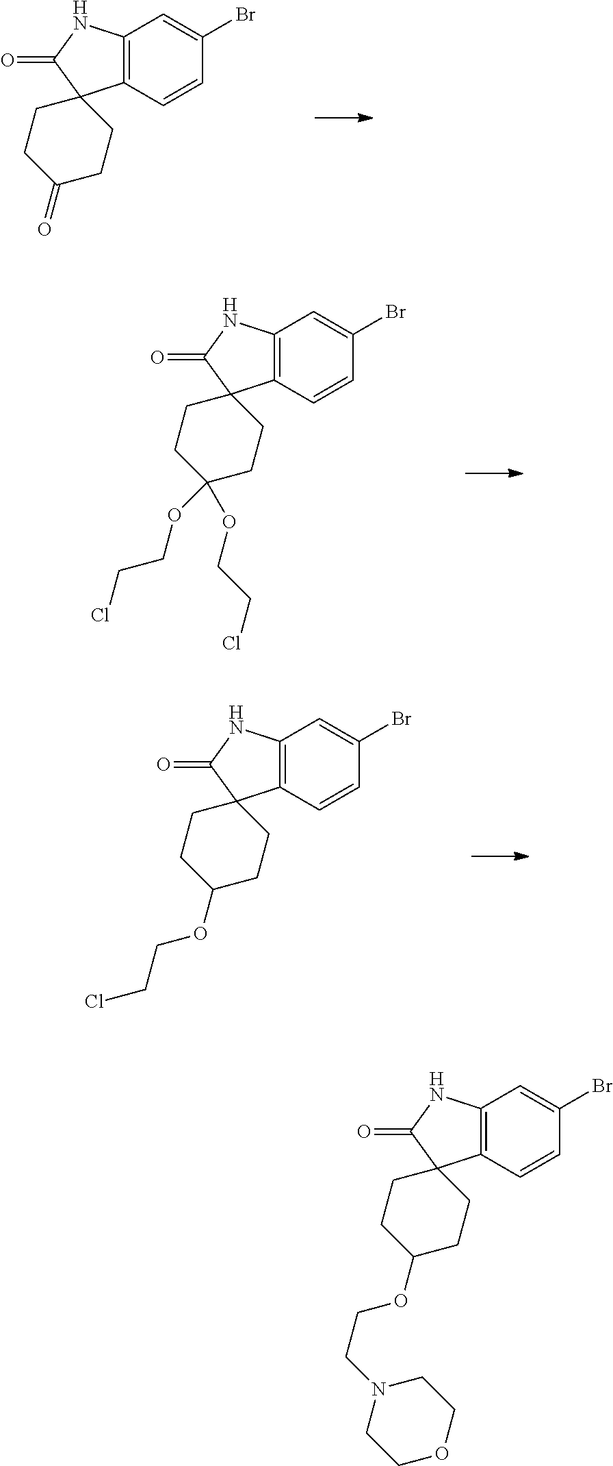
C12=C(C=CC(Br)=C1)C1(C(=O)N2)CCC(=O)CC1.C12=C(C=CC(Br)=C1)C1(C(=O)N2)CCC(OCCCl)(OCCCl)CC1.C12=C(C=CC(Br)=C1)C1(C(=O)N2)CCC(OCCCl)CC1.C12=C(C=CC(Br)=C1)C1(C(=O)N2)CCC(OCCN2CCOCC2)CC1
